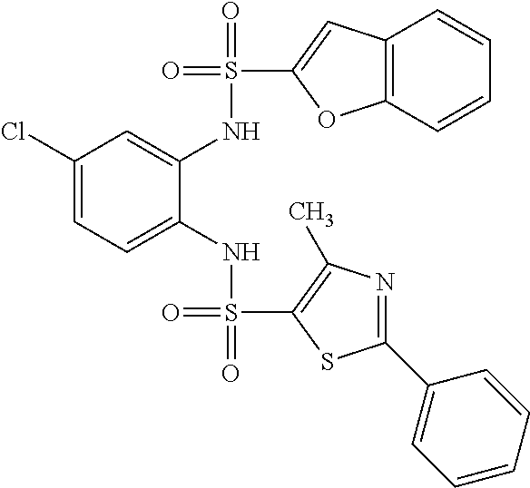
C1(Cl)=CC=C(NS(=O)(C2=C(C)N=C(C3=CC=CC=C3)S2)=O)C(NS(=O)(C2=CC3=C(O2)C=CC=C3)=O)=C1
